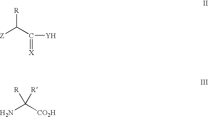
[Z]C(C(=[X])[Y])[R].NC([R])([CO2H])[R]
